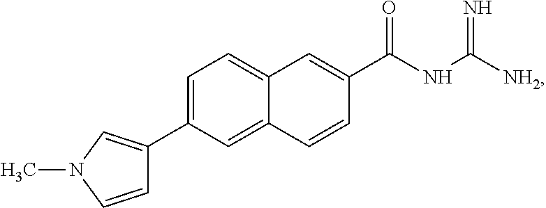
C1=CN(C)C=C1C1=CC=C2C(=C1)C=CC(C(NC([NH2])=N)=O)=C2
